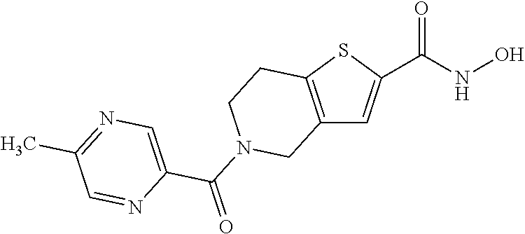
C12=C(SC(C(NO)=O)=C1)CCN(C(=O)C1=CN=C(C)C=N1)C2
